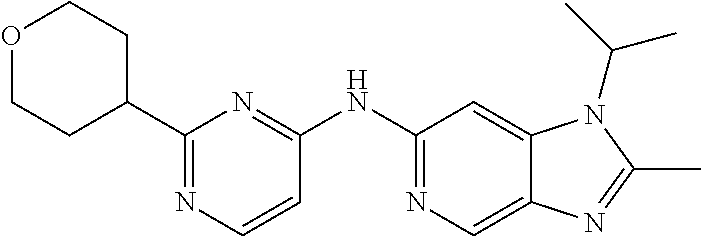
C1(C2CCOCC2)=NC=CC(NC2=NC=C3C(=C2)N(C(C)C)C(C)=N3)=N1
